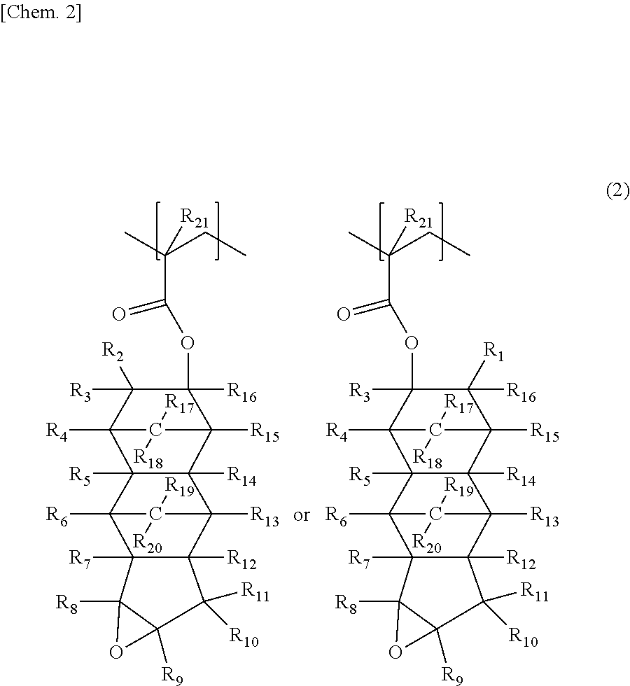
C1([R16])(OC(=O)C(C)(CC)[R21])C([R2])([R3])C2([R4])C3([R5])C([R14])(C1([R15])C2([R17])[R18])C1([R13])C2([R12])C([R7])(C3([R6])C1([R19])[R20])C1([R8])C([R9])(C2([R11])[R10])O1.C1([R16])([R1])C2([R15])C3([R14])C([R5])(C([R4])(C2([R17])[R18])C1([R3])OC(=O)C(C)(CC)[R21])C1([R6])C2([R7])C([R12])(C3([R13])C1([R19])[R20])C([R11])([R10])C1([R9])C2([R8])O1
